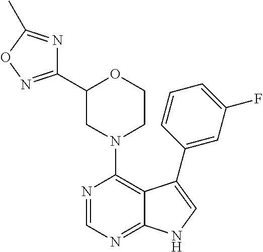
N1(C2=C3C(=NC=N2)NC=C3C2=CC(F)=CC=C2)CCOC(C2=NOC(C)=N2)C1
